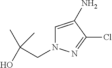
C1=C(N)C(Cl)=NN1CC(O)(C)C
